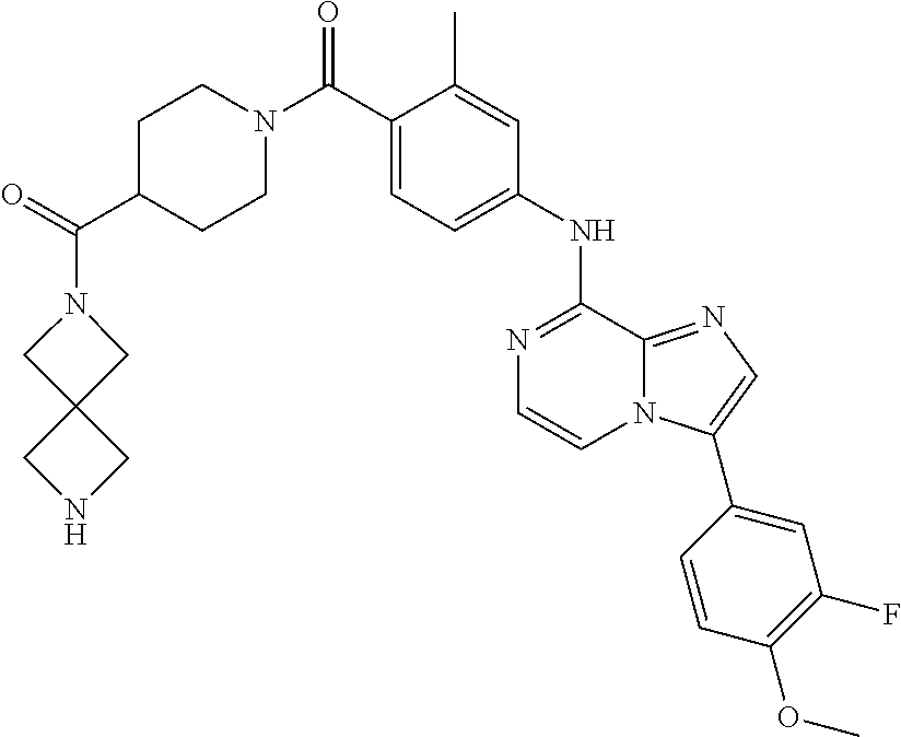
C1(C)=CC(NC2=NC=CN3C2=NC=C3C2=CC(F)=C(OC)C=C2)=CC=C1C(N1CCC(C(N2CC3(C2)CNC3)=O)CC1)=O
